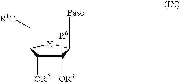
C1([OR3])([R6])C([OR2])C(C[R1O])[X]C1[Base]
